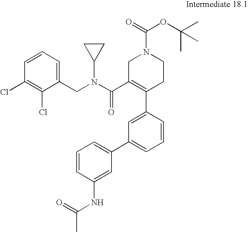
C1=CC(C2=C(C(=O)N(C3CC3)CC3=CC=CC(Cl)=C3Cl)CN(C(=O)OC(C)(C)C)CC2)=CC(C2=CC=CC(NC(C)=O)=C2)=C1
